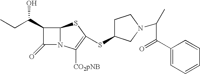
C12N(C([CO2pNB])=C(SC3CCN(C(C(=O)C4=CC=CC=C4)C)C3)S1)C(=O)C2C(CC)O
